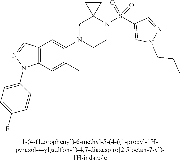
N1(C2=CC3=C(C=C2C)N(C2=CC=C(F)C=C2)N=C3)CCN(S(C2=CN(CCC)N=C2)(=O)=O)C2(C1)CC2
